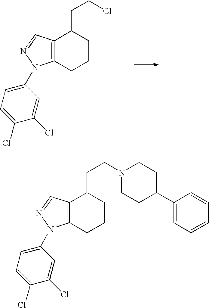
C12=C(CCCC1CCCl)N(C1=CC=C(Cl)C(Cl)=C1)N=C2.C12=C(CCCC1CCN1CCC(C3=CC=CC=C3)CC1)N(C1=CC=C(Cl)C(Cl)=C1)N=C2
